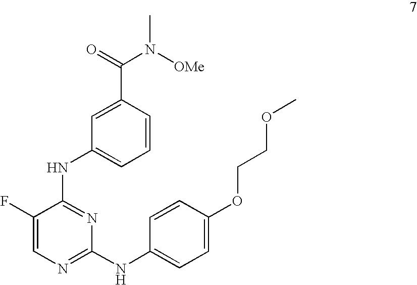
C1(F)=CN=C(NC2=CC=C(OCCOC)C=C2)N=C1NC1=CC=CC(C(=O)N([OMe])C)=C1
